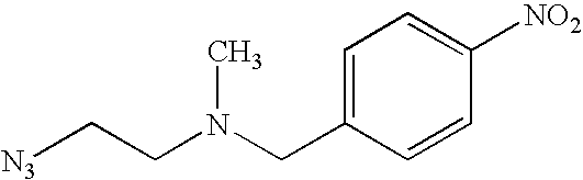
[N3]CCN(CC1=CC=C([NO2])C=C1)C
